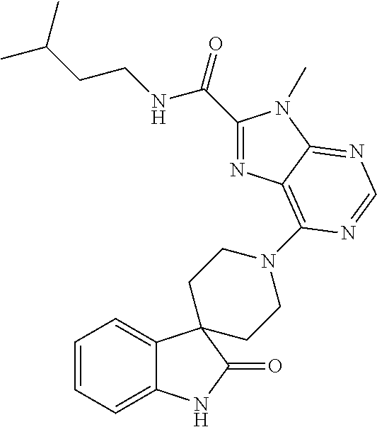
C1=CC=C2C(=C1)C1(C(=O)N2)CCN(C2=C3C(=NC=N2)N(C)C(C(NCCC(C)C)=O)=N3)CC1
